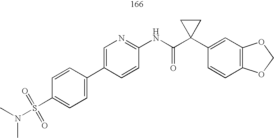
C1(C2=CC=C(S(=O)(=O)N(C)C)C=C2)=CN=C(NC(C2(C3=CC4=C(C=C3)OCO4)CC2)=O)C=C1
